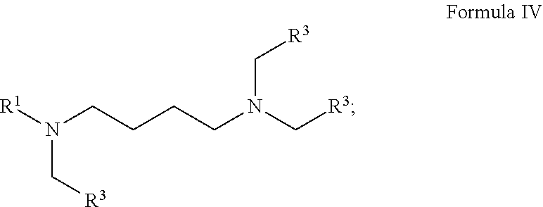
[R1]N(CCCCN(C[R3])C[R3])C[R3]
